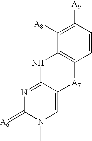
N1=C2C(=CN(C)C1=[A6])[A7]C1=C(N2)C([A8])=C([A9])C=C1
